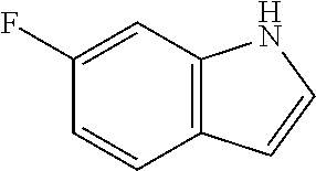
C1(F)=CC2=C(C=C1)C=CN2
